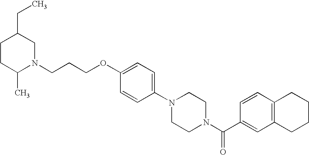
C1CC(C)N(CCCOC2=CC=C(N3CCN(C(C4=CC5=C(C=C4)CCCC5)=O)CC3)C=C2)CC1CC
